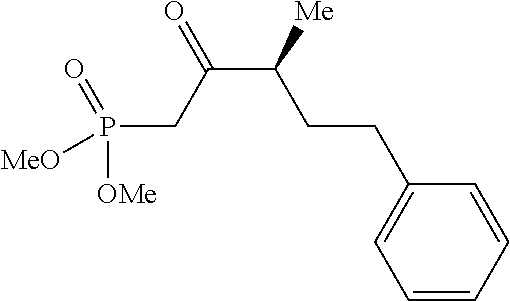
P(CC(C([Me])CCC1=CC=CC=C1)=O)([OMe])([MeO])=O
